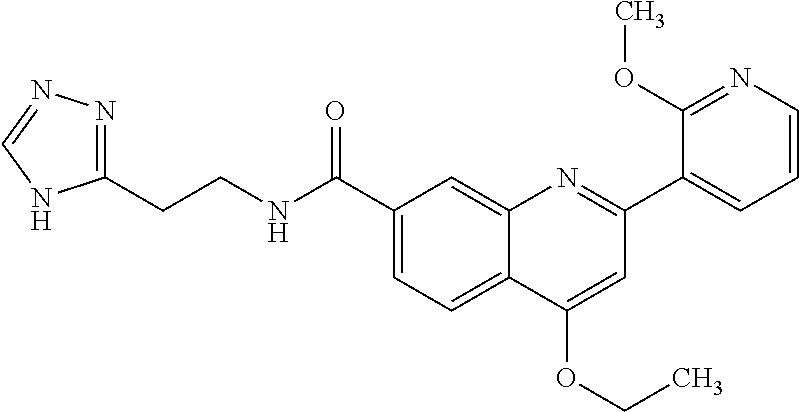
C1(C(NCCC2=NN=CN2)=O)=CC=C2C(=C1)N=C(C1=CC=CN=C1OC)C=C2OCC
